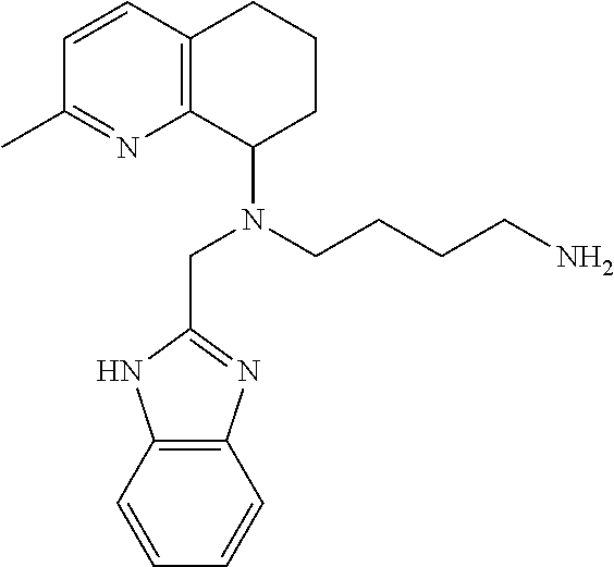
C1=CC2=C(N=C1C)C(N(CCCCN)CC1=NC3=C(N1)C=CC=C3)CCC2
